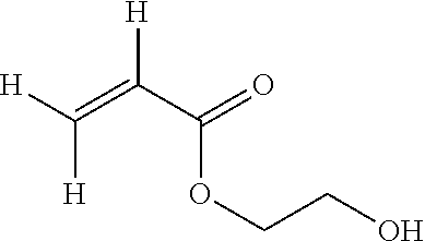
[H]C(C(=O)OCCO)=C([H])[H]
